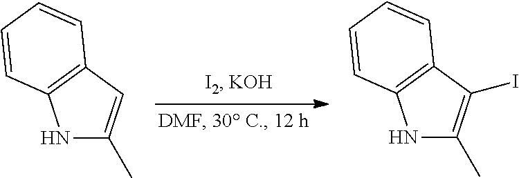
N1C(C)=CC2=C1C=CC=C2.N1C(C)=C(I)C2=C1C=CC=C2
